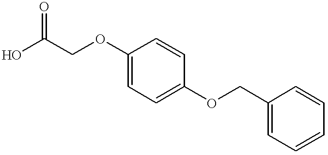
OC(COC1=CC=C(OCC2=CC=CC=C2)C=C1)=O
